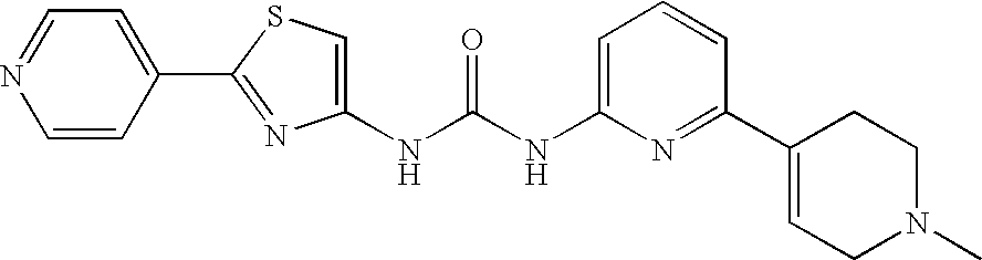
N(C(NC1=CC=CC(C2=CCN(C)CC2)=N1)=O)C1=CSC(C2=CC=NC=C2)=N1
